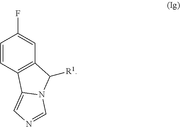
C12=C(C=C(F)C=C1)C([R1])N1C2=CN=C1
